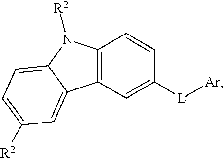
C12=C(C=C([L][Ar])C=C1)C1=CC([R2])=CC=C1N2[R2]
